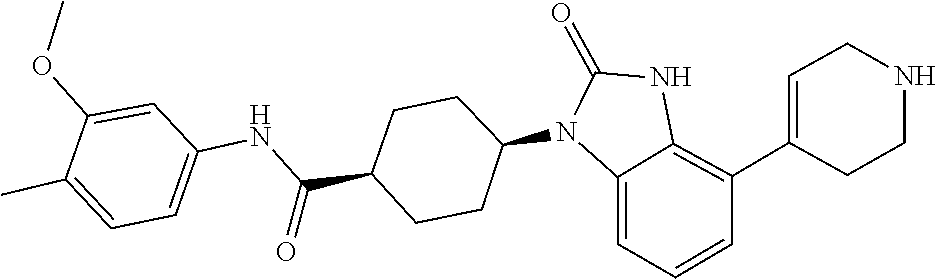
O=C1NC2=C(C3=CCNCC3)C=CC=C2N1C1CCC(C(NC2=CC=C(C)C(OC)=C2)=O)CC1
